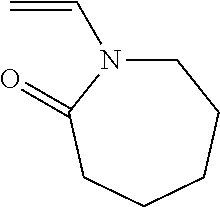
C1N(C=C)C(=O)CCCC1
